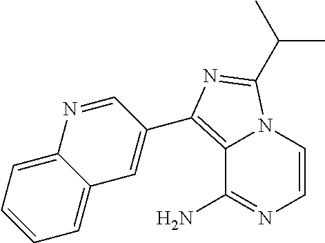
C1=CN2C(=C(C3=CC4=CC=CC=C4N=C3)N=C2C(C)C)C(N)=N1
